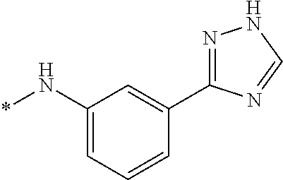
C1(N*)=CC=CC(C2=NNC=N2)=C1
